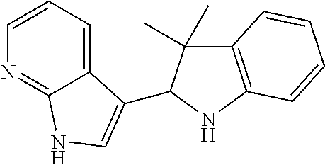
C1=CC=C2C(=N1)NC=C2C1C(C)(C)C2=C(N1)C=CC=C2
